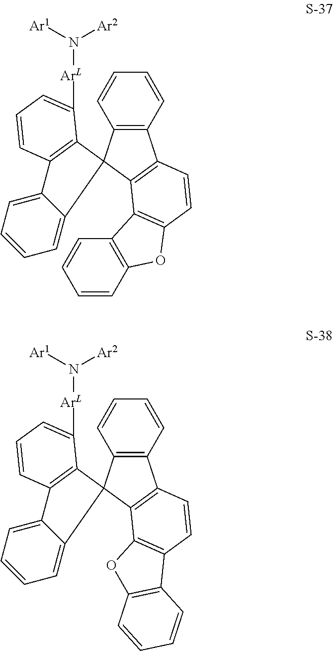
C12=C(C=CC=C1)C1=C(C3=C(C=C1)OC1=C3C=CC=C1)C21C2=C(C=CC=C2[ArL]N([Ar2])[Ar1])C2=CC=CC=C12.C12=C(C=CC=C1)C1=C(C3=C(C=C1)C1=C(O3)C=CC=C1)C21C2=C(C=CC=C2[ArL]N([Ar2])[Ar1])C2=CC=CC=C12
